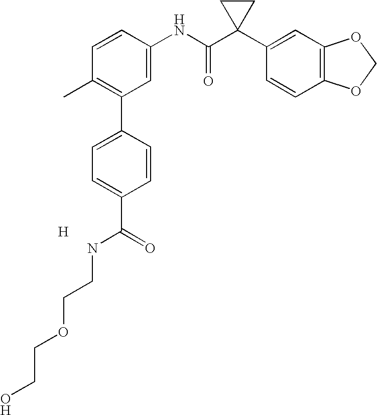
C1=CC(NC(C2(C3=CC4=C(C=C3)OCO4)CC2)=O)=CC(C2=CC=C(C(=O)NCCOCCO)C=C2)=C1C.[H]
